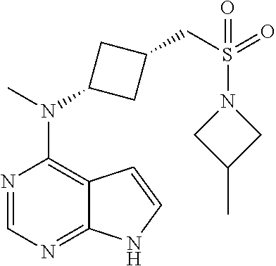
N1=CN=C2C(=C1N(C)C1CC(CS(=O)(=O)N3CC(C)C3)C1)C=CN2
